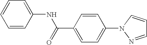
C1=CC(NC(=O)C2=CC=C(N3N=CC=C3)C=C2)=CC=C1
